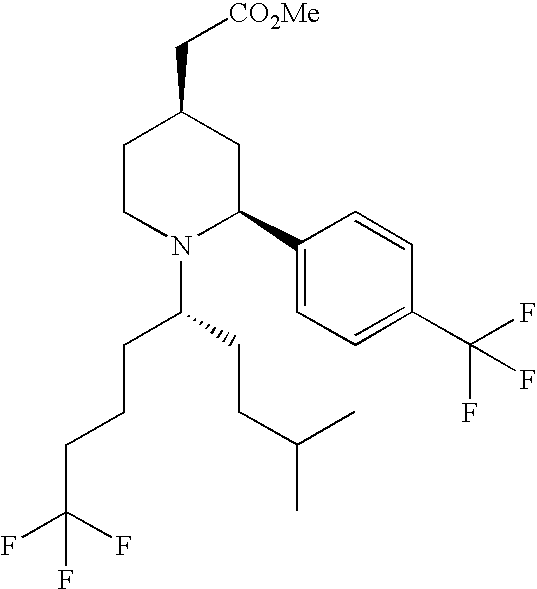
C1(C2CC(C[CO2Me])CCN2C(CCCC(F)(F)F)CCC(C)C)=CC=C(C(F)(F)F)C=C1
